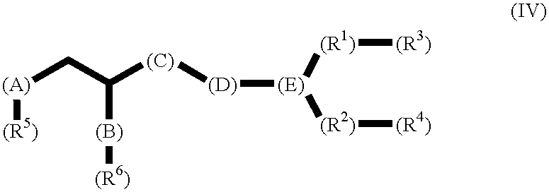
[(A)](CC([(C)][(D)][(E)]([(R1)][(R3)])[(R2)][(R4)])[(B)][(R6)])[(R5)]
